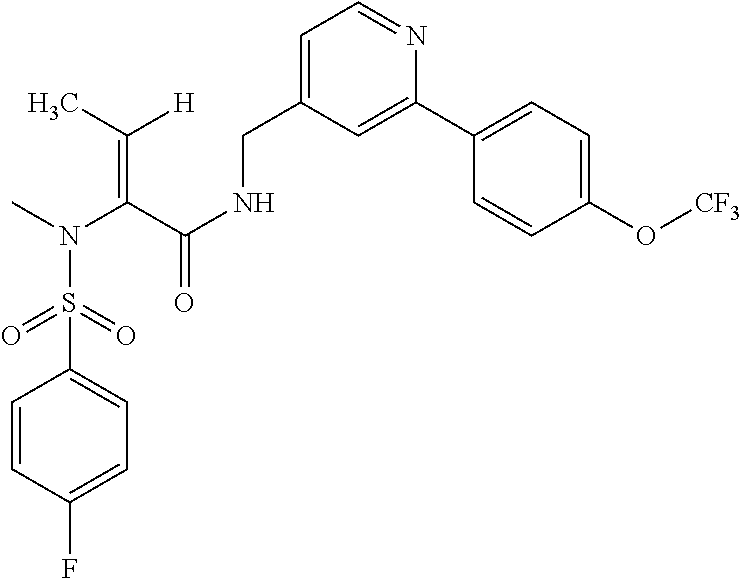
C1(S(N(C)C(C(NCC2=CC=NC(C3=CC=C(O[CF3])C=C3)=C2)=O)=C(C)[H])(=O)=O)=CC=C(F)C=C1
